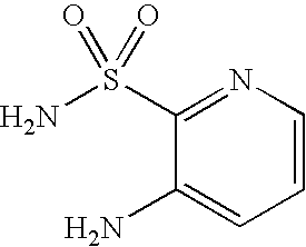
C1=CN=C(S(N)(=O)=O)C(N)=C1
